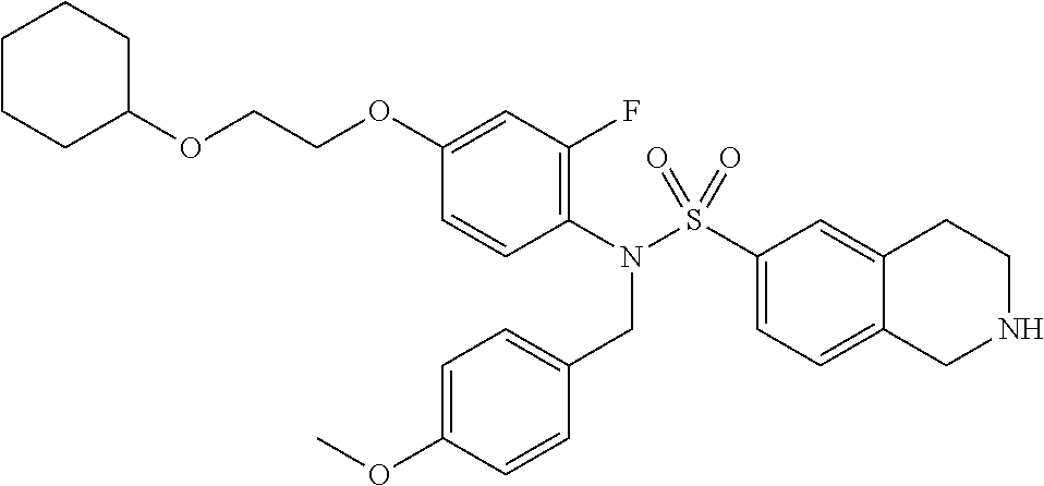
C12=CC=C(S(N(C3=C(F)C=C(OCCOC4CCCCC4)C=C3)CC3=CC=C(OC)C=C3)(=O)=O)C=C1CCNC2
